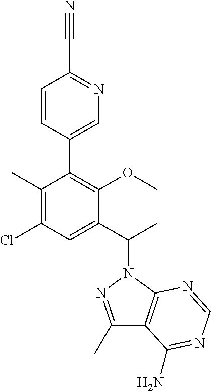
C1(C)=C(Cl)C=C(C(C)N2N=C(C)C3=C2N=CN=C3N)C(OC)=C1C1=CN=C(C#N)C=C1
